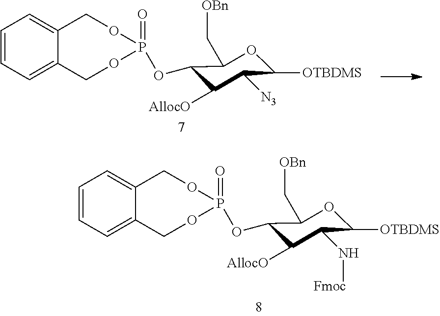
C1(OP2(=O)OCC3=CC=CC=C3CO2)C([AllocO])C([N3])C([OTBDMS])OC1C[OBn].C1(OP2(=O)OCC3=CC=CC=C3CO2)C([AllocO])C(N[Fmoc])C([OTBDMS])OC1C[OBn]
